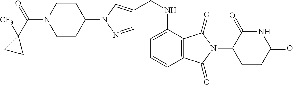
C1(CNC2=CC=CC3=C2C(=O)N(C2C(=O)NC(=O)CC2)C3=O)=CN(C2CCN(C(=O)C3([F3C])CC3)CC2)N=C1
